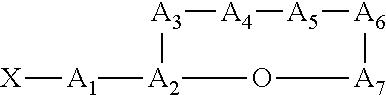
[A3]1[A4][A5][A6][A7]O[A2]1[A1][X]
